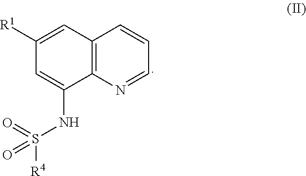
C12=C(N=CC=C1)C(NS([R4])(=O)=O)=CC([R1])=C2
